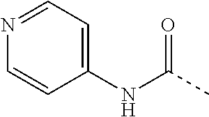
C1=CN=CC=C1NC(C)=O
